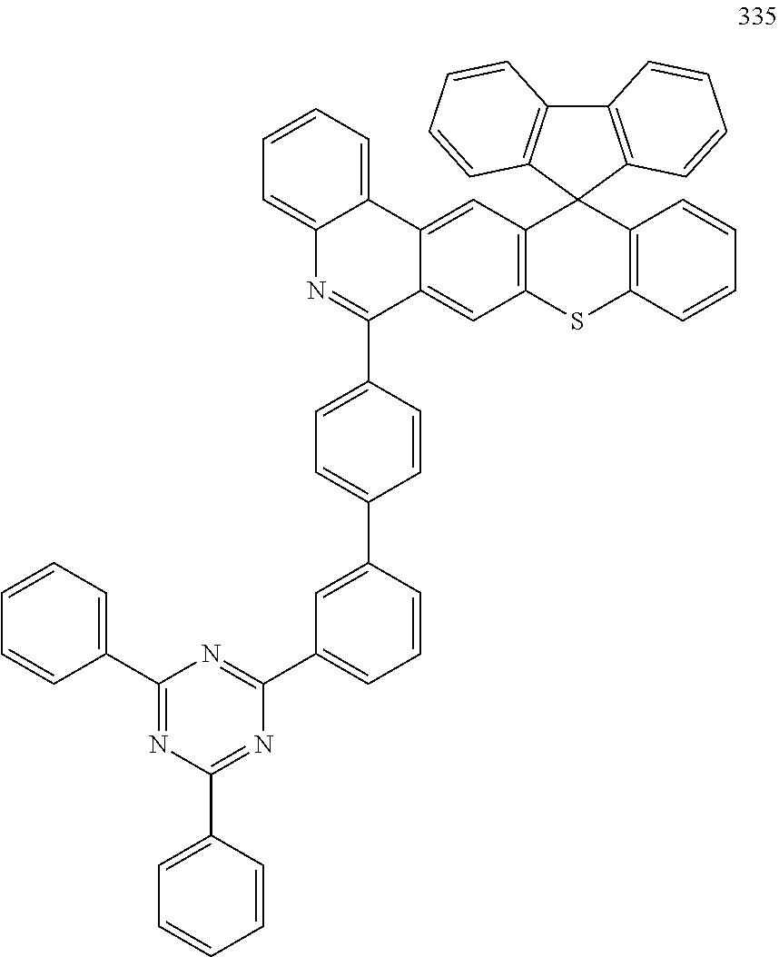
C1(C2=NC(C3=CC=CC=C3)=NC(C3=CC=CC=C3)=N2)=CC=CC(C2=CC=C(C3=NC4=CC=CC=C4C4=CC5=C(C=C34)SC3=C(C54C5=C(C6=C4C=CC=C6)C=CC=C5)C=CC=C3)C=C2)=C1
